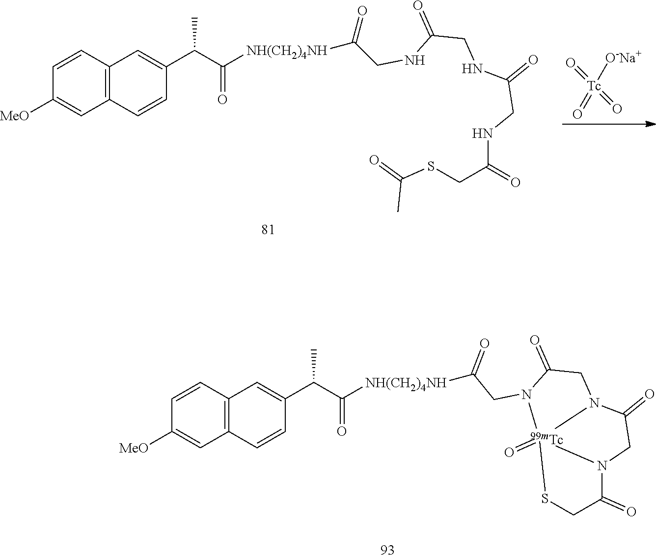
C1=CC2=C(C=C1[MeO])C=CC(C(C([NH(CH2)4NH]C(=O)CN1C(=O)CN3C(=O)CN4C(=O)CS[Tc]341=O)=O)C)=C2.C1=CC2=C(C=C1[MeO])C=CC(C(C([NH(CH2)4NH]C(=O)CNC(=O)CNC(CNC(CSC(=O)C)=O)=O)=O)C)=C2.[Tc](=O)(=O)(=O)[O-Na+]
